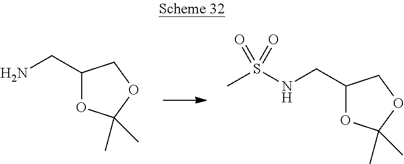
C1(CN)OC(C)(C)OC1.C1(CNS(C)(=O)=O)OC(C)(C)OC1
